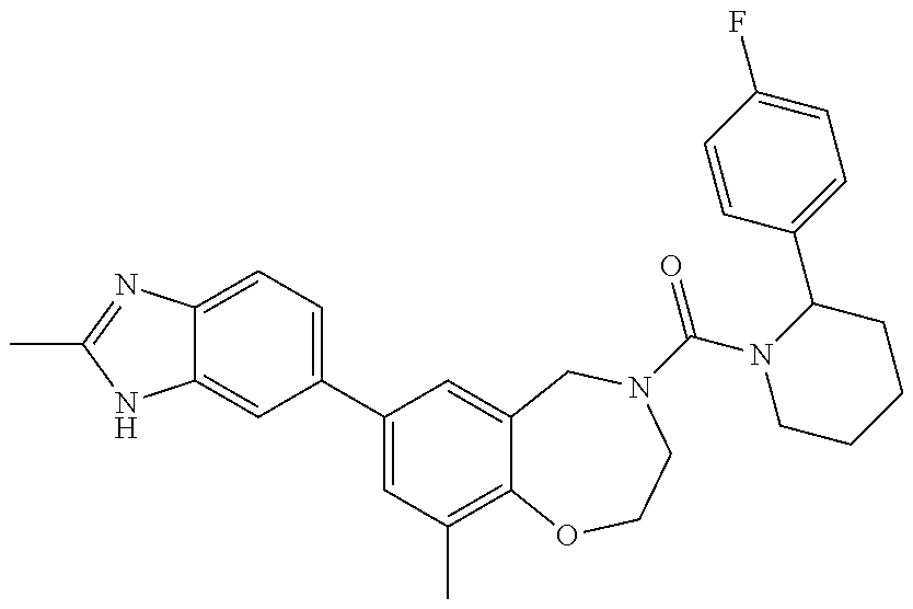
C12=CC(C3=CC(C)=C4C(=C3)CN(C(=O)N3CCCCC3C3=CC=C(F)C=C3)CCO4)=CC=C1N=C(C)N2
